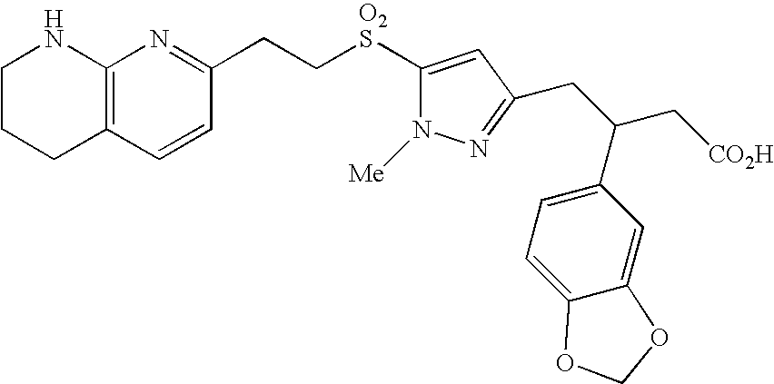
C1CCC2=C(N1)N=C(CC[O2S]C1=CC(CC(C[CO2H])C3=CC=C4C(=C3)OCO4)=NN1[Me])C=C2
